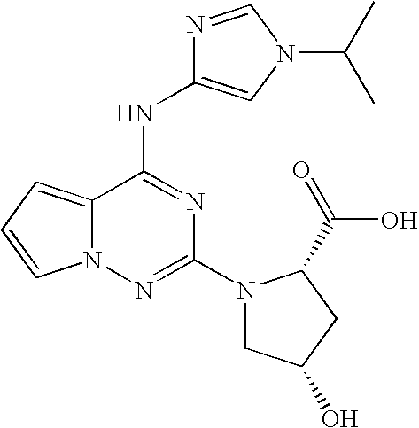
C12=CC=CN1N=C(N1CC(O)CC1C(=O)O)N=C2NC1=CN(C(C)C)C=N1
